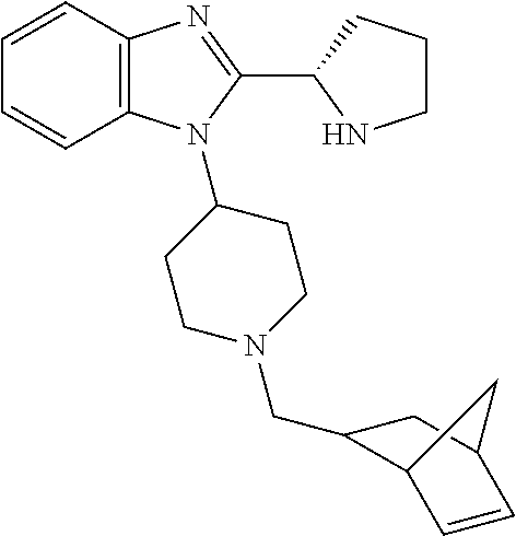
C1=CC2=C(C=C1)N(C1CCN(CC3C4C=CC(C3)C4)CC1)C(C1NCCC1)=N2
